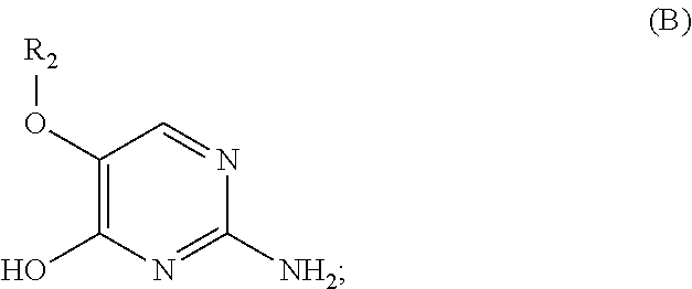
C1(O[R2])=C(O)N=C([NH2])N=C1
